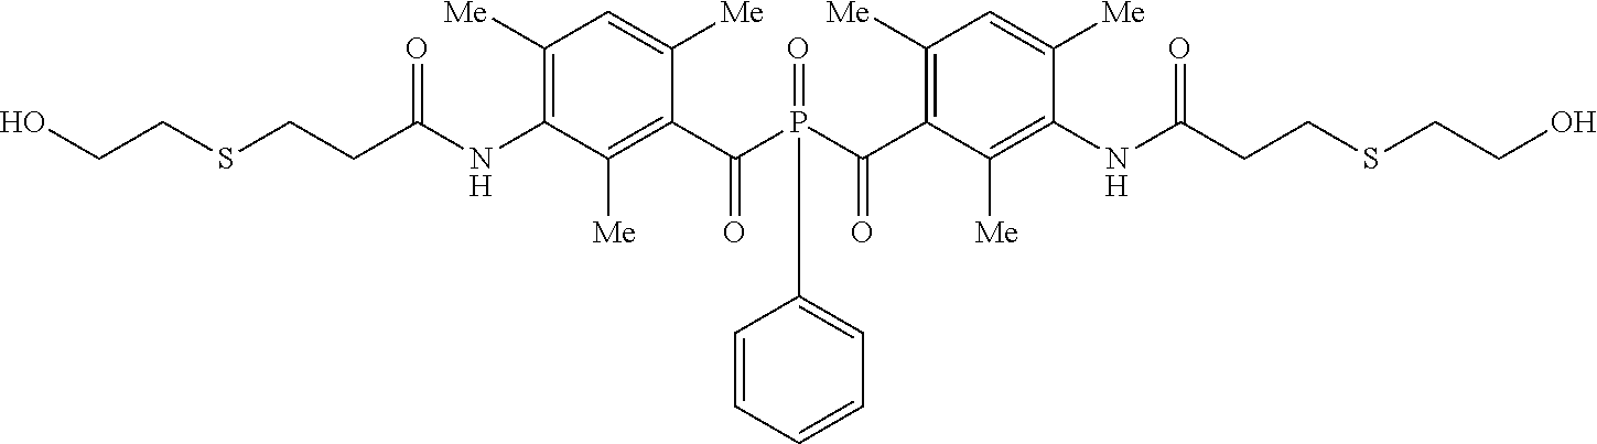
C1([Me])=C(NC(CCSCCO)=O)C([Me])=C(C(P(C(=O)C2=C([Me])C=C([Me])C(NC(CCSCCO)=O)=C2[Me])(=O)C2=CC=CC=C2)=O)C([Me])=C1
